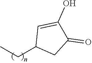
C1(CC)CC(=O)C(O)=C1
